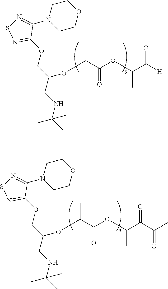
N1(C2=NSN=C2OCC(CNC(C)(C)C)OC(C(OC(C([H])=O)C)=O)C)CCOCC1.N1(C2=NSN=C2OCC(CNC(C)(C)C)OC(C(OC(C(C(C)=O)=O)C)=O)C)CCOCC1
